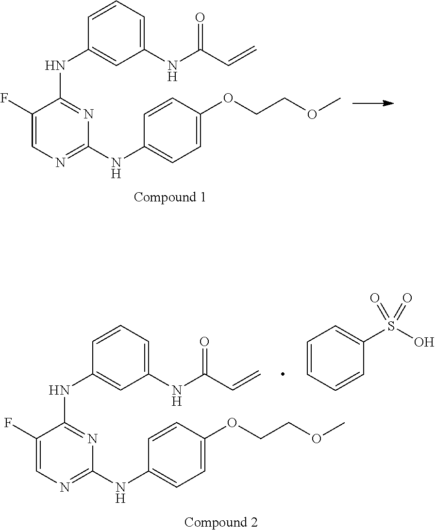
C1(F)=CN=C(NC2=CC=C(OCCOC)C=C2)N=C1NC1=CC(NC(C=C)=O)=CC=C1.C1(F)=CN=C(NC2=CC=C(OCCOC)C=C2)N=C1NC1=CC(NC(C=C)=O)=CC=C1.C1=CC=CC(S(O)(=O)=O)=C1
